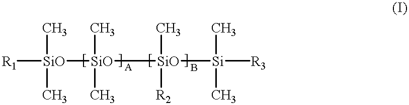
[R1][SiO](C)(C)[SiO]([SiO](C)([R2])[Si](C)(C)[R3])(C)C
